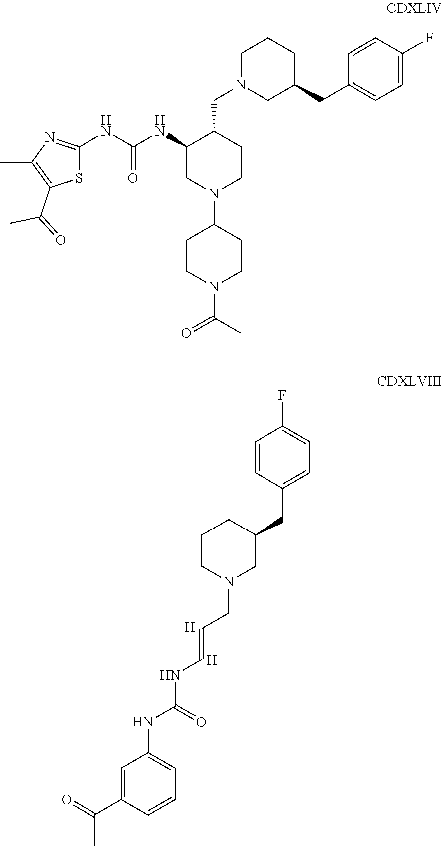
C1=CC(CC2CCCN(CC=CNC(NC3=CC=CC(C(=O)C)=C3)=O)C2)=CC=C1F.[H].[H].N(C(NC1CN(C2CCN(C(C)=O)CC2)CCC1CN1CC(CC2=CC=C(F)C=C2)CCC1)=O)C1=NC(C)=C(C(=O)C)S1
